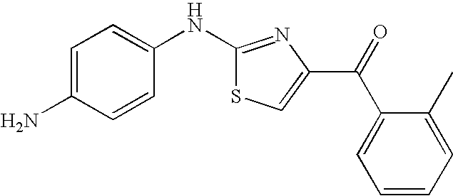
C1=C(N)C=CC(NC2=NC(C(=O)C3=CC=CC=C3C)=CS2)=C1
